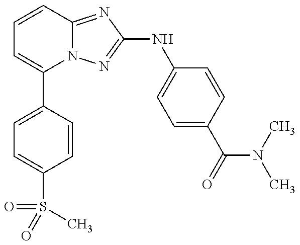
C1=C(C2=CC=CC3=NC(NC4=CC=C(C(N(C)C)=O)C=C4)=NN23)C=CC(S(=O)(=O)C)=C1
